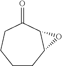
C1CC2C(C(=O)CC1)O2
